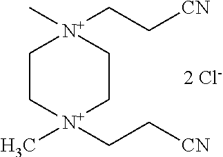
C1C[N+](C)(CC[CN])CC[N+]1(C)CC[CN].[2 Cl-]
